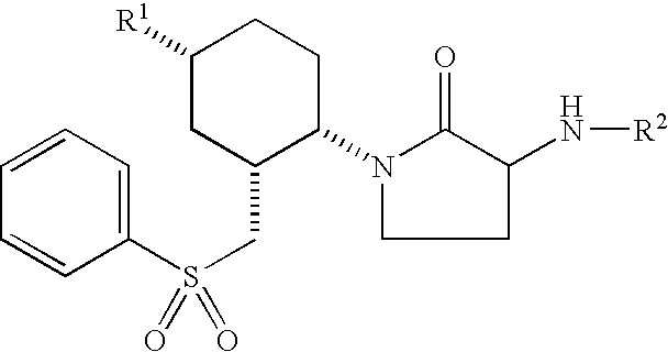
N1(C2CCC([R1])CC2CS(=O)(C2=CC=CC=C2)=O)CCC(N[R2])C1=O
